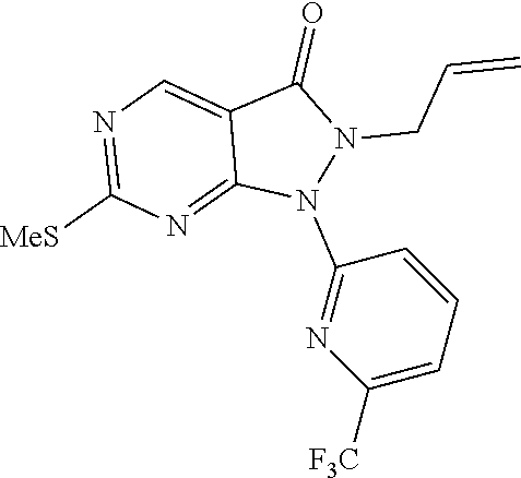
C12=CN=C([MeS])N=C1N(C1=NC([F3C])=CC=C1)N(CC=C)C2=O
